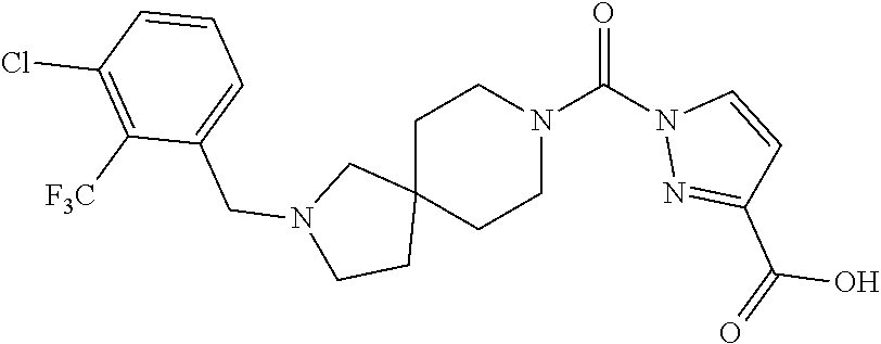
C1C2(CCN(C(N3N=C(C(=O)O)C=C3)=O)C1)CN(CC1=CC=CC(Cl)=C1[F3C])CC2
